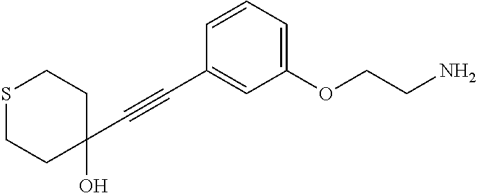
C(#CC1=CC(OCCN)=CC=C1)C1(O)CCSCC1
